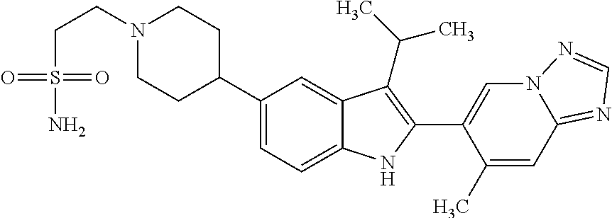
N1(CCS(N)(=O)=O)CCC(C2=CC=C3C(=C2)C(C(C)C)=C(C2=CN4C(=NC=N4)C=C2C)N3)CC1
